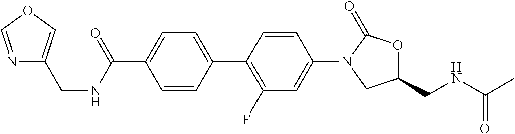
C1=C(C2=C(F)C=C(N3CC(CNC(=O)C)OC3=O)C=C2)C=CC(C(=O)NCC2=COC=N2)=C1
